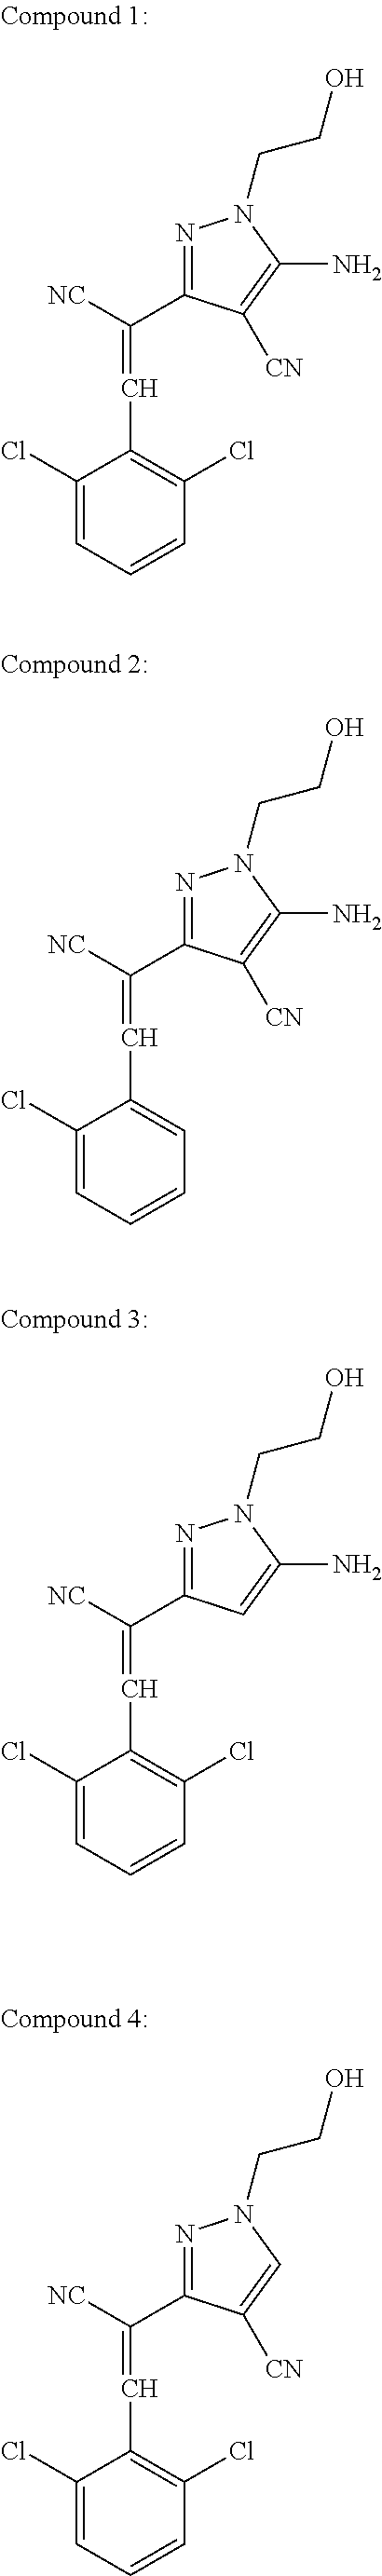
C1(Cl)=CC=CC(Cl)=C1C=C([NC])C1=NN(CCO)C=C1[CN].C1(Cl)=CC=CC(Cl)=C1C=C([NC])C1=NN(CCO)C(N)=C1.C1(Cl)=CC=CC=C1C=C([NC])C1=NN(CCO)C(N)=C1[CN].C1(Cl)=CC=CC(Cl)=C1C=C([NC])C1=NN(CCO)C(N)=C1[CN]
